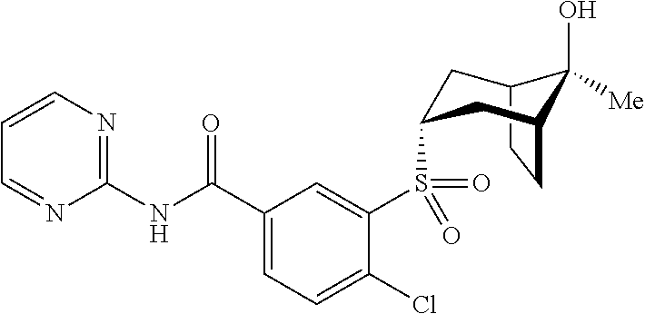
C12CCC(CC(S(C3=CC(C(NC4=NC=CC=N4)=O)=CC=C3Cl)(=O)=O)C1)C2(O)[Me]
